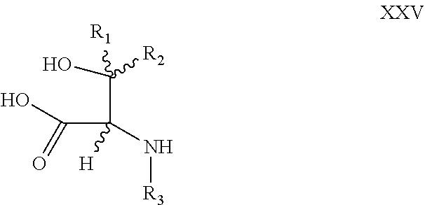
OC([R1])([R2])C([H])(C(=O)O)N[R3]
